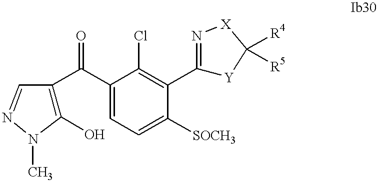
C1(O)=C(C(C2=CC=C([SOCH3])C(C3=N[X]C([R4])([R5])[Y]3)=C2Cl)=O)C=NN1C
